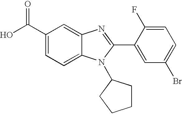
C1(C(O)=O)=CC=C2C(=C1)N=C(C1=CC(Br)=CC=C1F)N2C1CCCC1
